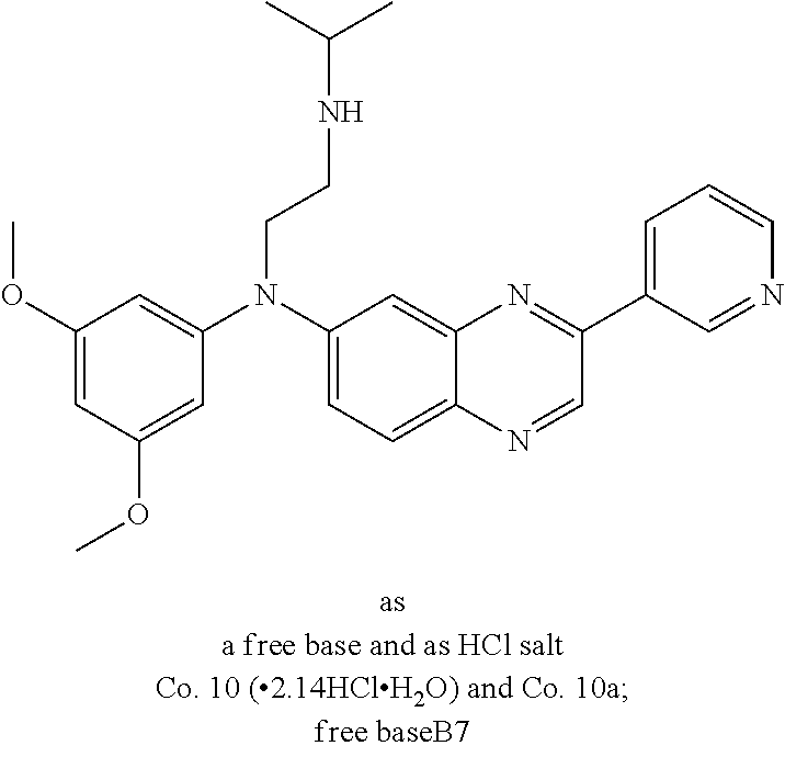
C1(OC)=CC(OC)=CC(N(C2=CC=C3C(=C2)N=C(C2=CC=CN=C2)C=N3)CCNC(C)C)=C1
